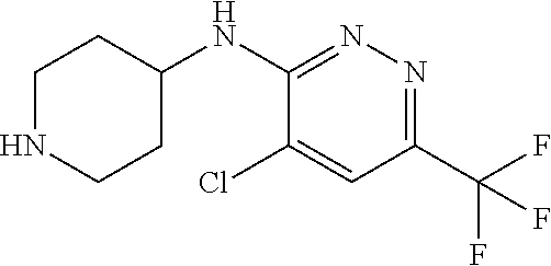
C1NCCC(NC2=NN=C(C(F)(F)F)C=C2Cl)C1
